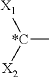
[*C](C)([X2])[X1]
